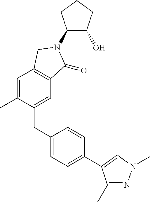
C1(N2C(=O)C3=C(C=C(C)C(CC4=CC=C(C5=CN(C)N=C5C)C=C4)=C3)C2)C(O)CCC1
